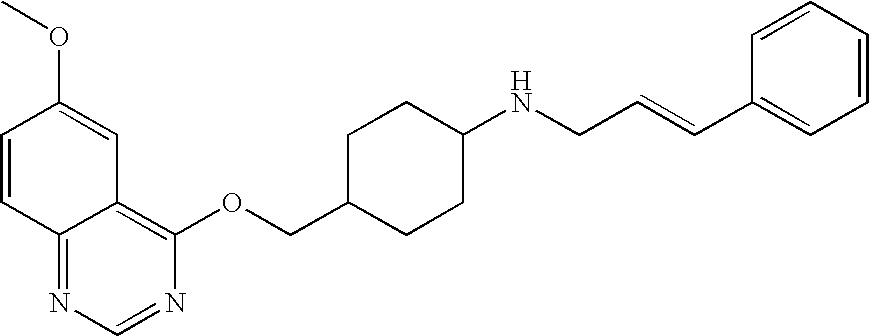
C1=CC2=NC=NC(OCC3CCC(NCC=CC4=CC=CC=C4)CC3)=C2C=C1OC
